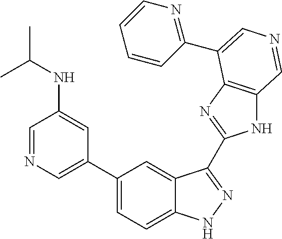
C1(C2=CN=CC(NC(C)C)=C2)=CC=C2C(=C1)C(C1=NC3=C(N1)C=NC=C3C1=NC=CC=C1)=NN2
